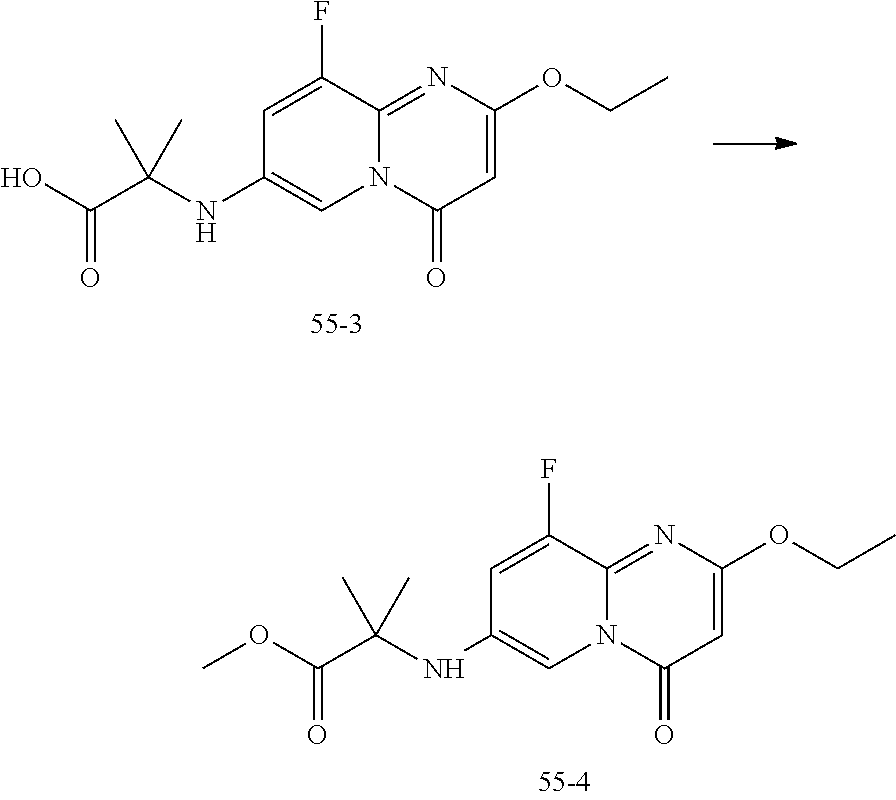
C1=C(F)C2=NC(OCC)=CC(=O)N2C=C1NC(C(=O)O)(C)C.C1=C(F)C2=NC(OCC)=CC(=O)N2C=C1NC(C(=O)OC)(C)C
